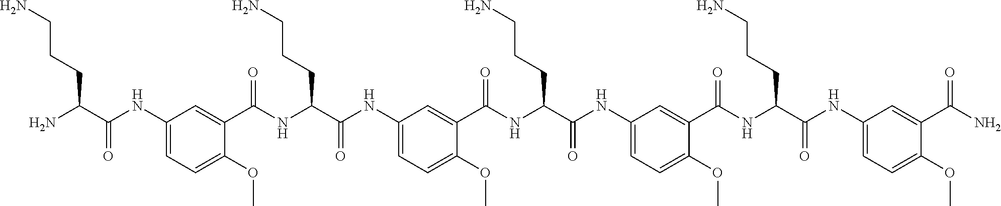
C1(NC(C(N)CCCN)=O)=CC=C(OC)C(C(NC(C(NC2=CC=C(OC)C(C(NC(C(NC3=CC=C(OC)C(C(NC(C(NC4=CC=C(OC)C(C(N)=O)=C4)=O)CCCN)=O)=C3)=O)CCCN)=O)=C2)=O)CCCN)=O)=C1
